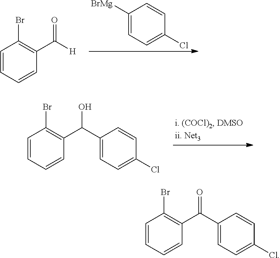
C1=CC=CC(C([H])=O)=C1Br.C1([BrMg])=CC=C(Cl)C=C1.C1=CC=CC(C(C2=CC=C(Cl)C=C2)O)=C1Br.C1=CC=CC(C(C2=CC=C(Cl)C=C2)=O)=C1Br
